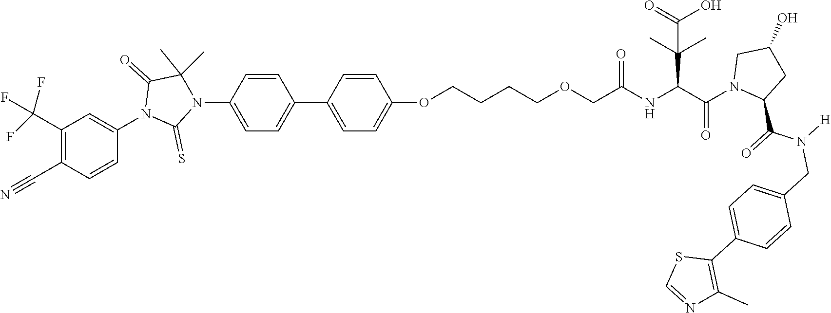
C1=C(N2C(=S)N(C3=CC(C(F)(F)F)=C(C#N)C=C3)C(=O)C2(C)C)C=CC(C2=CC=C(OCCCCOCC(NC(C(N3C(C(=O)N([H])CC4=CC=C(C5=C(C)N=CS5)C=C4)CC(O)C3)=O)C(C)(C)C(=O)O)=O)C=C2)=C1
